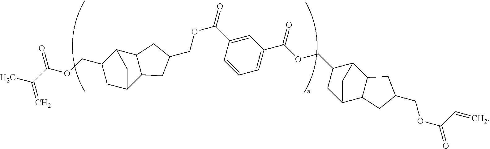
CC(C(=O)OCC1C2C3C(C(C1)C2)CC(COC(=O)C1=CC(C(OCC2CC4C5C(C2C4)CC(COC(C=C)=O)C5)=O)=CC=C1)C3)=C
